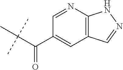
C(C(C)(C)C)(C1=CC2=C(N=C1)NN=C2)=O
